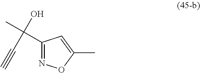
C1(C(C)(O)C#C)=NOC(C)=C1
